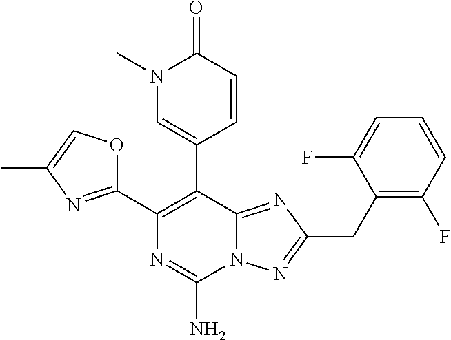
N12C(=NC(CC3=C(F)C=CC=C3F)=N1)C(C1=CN(C)C(=O)C=C1)=C(C1=NC(C)=CO1)N=C2N
